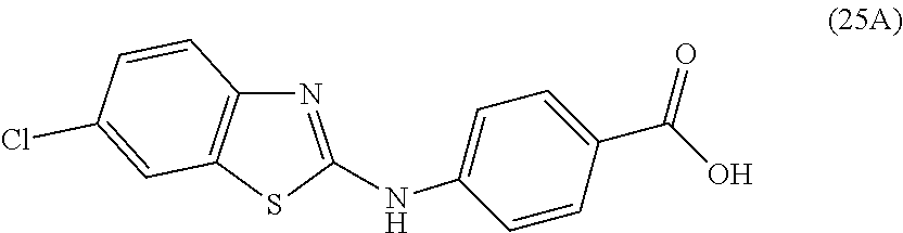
C(C1=CC=C(NC2=NC3=C(S2)C=C(Cl)C=C3)C=C1)(O)=O
